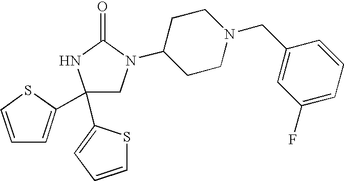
C1(C2=CC=CS2)(C2=CC=CS2)CN(C2CCN(CC3=CC(F)=CC=C3)CC2)C(=O)N1
